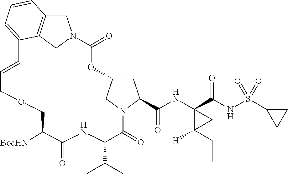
C1C2=C3CN1C(=O)OC1CC(C(NC4(C(NS(C5CC5)(=O)=O)=O)C(CC)([H])C4)=O)N(C(=O)C(C(C)(C)C)NC(=O)C([BocHN])COCC=CC3=CC=C2)C1
